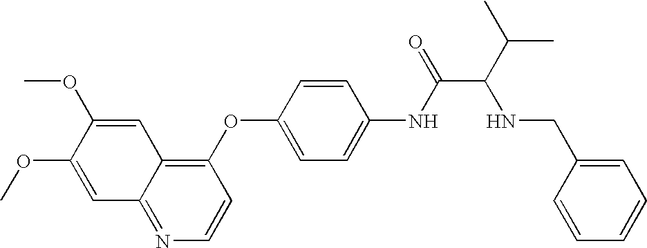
C1=C(OC)C(OC)=CC2=NC=CC(OC3=CC=C(NC(=O)C(C(C)C)NCC4=CC=CC=C4)C=C3)=C12
